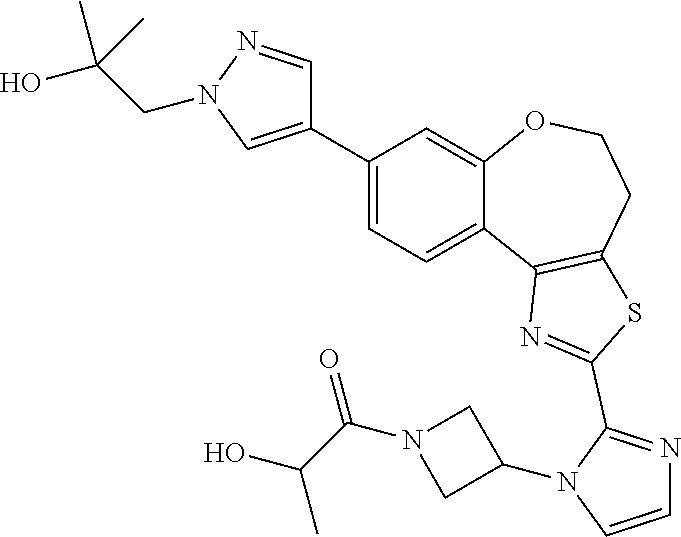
C1=C(C2=CN(CC(O)(C)C)N=C2)C=C2C(=C1)C1=C(CCO2)SC(C2=NC=CN2C2CN(C(C(O)C)=O)C2)=N1
